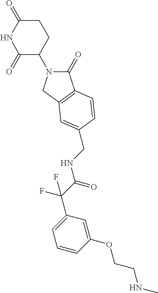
C1(=O)N(C2CCC(=O)NC2=O)CC2=C1C=CC(CNC(C(C1=CC=CC(OCCNC)=C1)(F)F)=O)=C2
